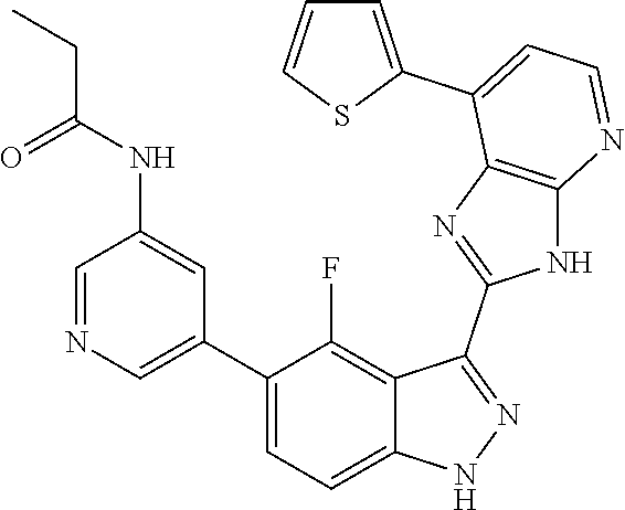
C1=NC=C(C2=CC=C3C(=C2F)C(C2=NC4=C(N2)N=CC=C4C2=CC=CS2)=NN3)C=C1NC(=O)CC
